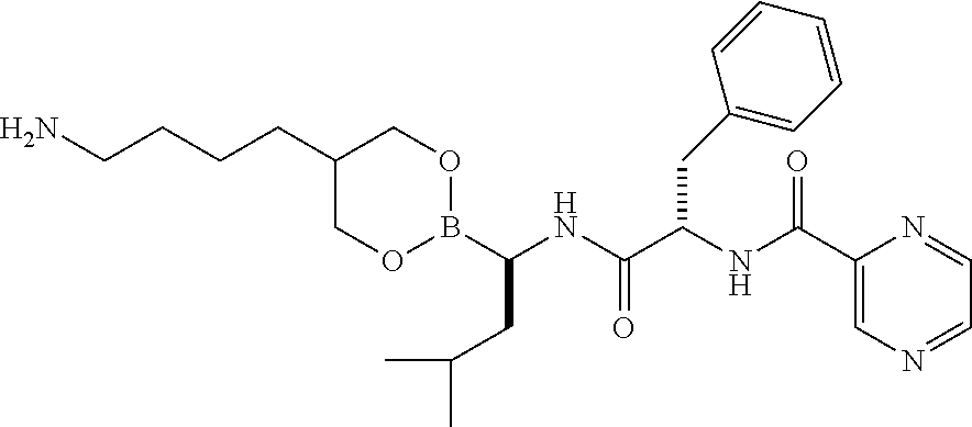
O1CC(CCCCN)COB1C(NC(C(NC(C1=CN=CC=N1)=O)CC1=CC=CC=C1)=O)CC(C)C
